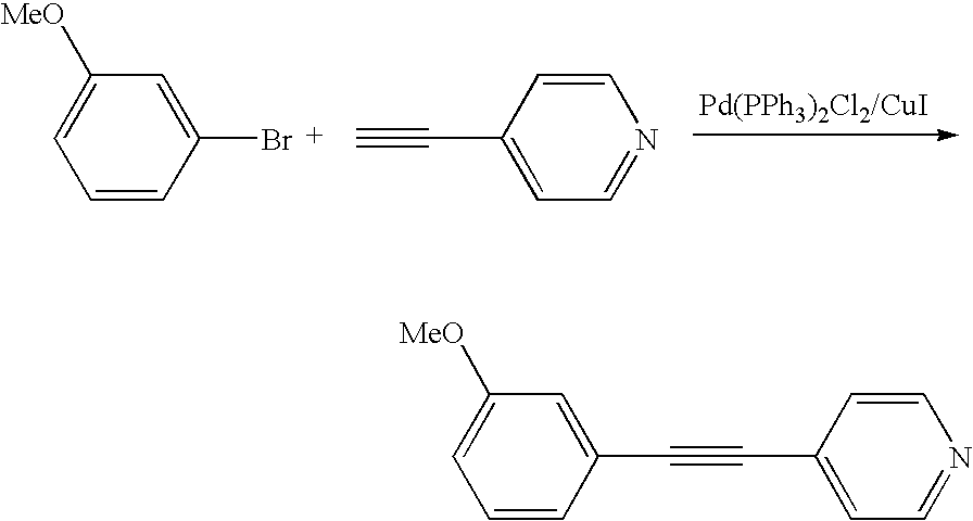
C1=CC(Br)=CC([MeO])=C1.[Pd(PPh3)2Cl2/CuI].C1=C(C#C)C=CN=C1.C1(C#CC2=CC=NC=C2)=CC([MeO])=CC=C1
